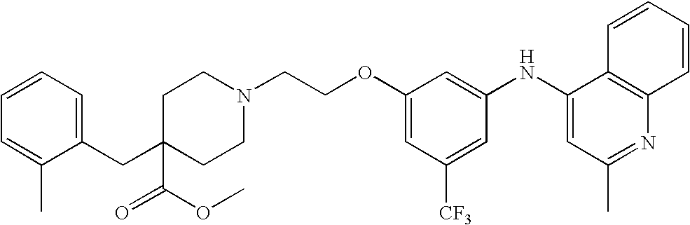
N1(CCOC2=CC([CF3])=CC(NC3=CC(C)=NC4=C3C=CC=C4)=C2)CCC(CC2=CC=CC=C2C)(C(OC)=O)CC1
